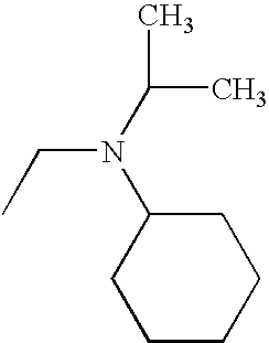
CC(N(C1CCCCC1)CC)C
